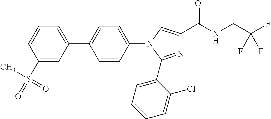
N1=C(C2=CC=CC=C2Cl)N(C2=CC=C(C3=CC=CC(S(C)(=O)=O)=C3)C=C2)C=C1C(NCC(F)(F)F)=O
